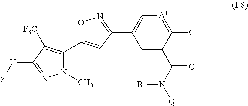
N1(C)C(C2=CC(C3=C[A1]=C(Cl)C(C(N([Q])[R1])=O)=C3)=NO2)=C([F3C])C([U][Z1])=N1
